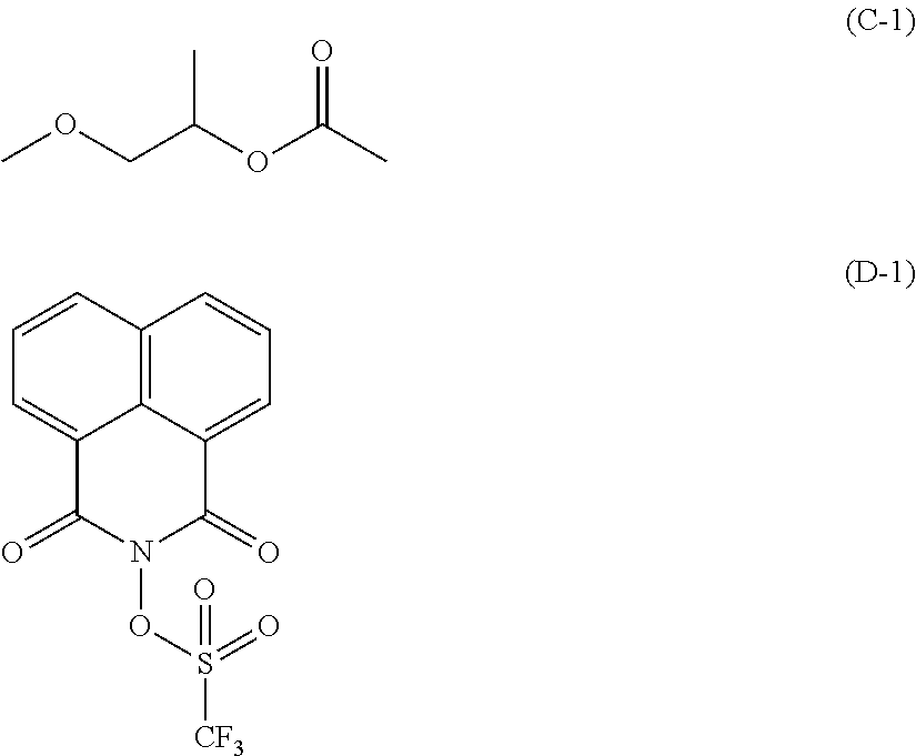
C12=CC=CC3=C1C(=CC=C3)C(=O)N(OS([CF3])(=O)=O)C2=O.COCC(OC(C)=O)C
